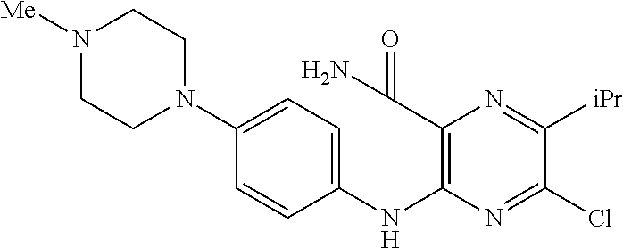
C1=CC(NC2=C(C(N)=O)N=C([iPr])C(Cl)=N2)=CC=C1N1CCN([Me])CC1
